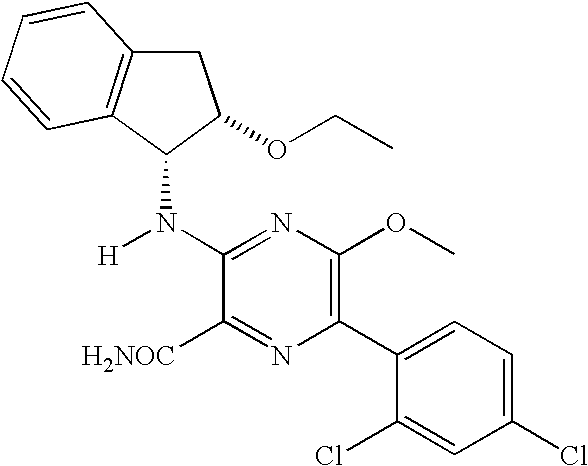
C1C2=C(C(N([H])C3=NC(OC)=C(C4=CC=C(Cl)C=C4Cl)N=C3[H2NOC])C1OCC)C=CC=C2
